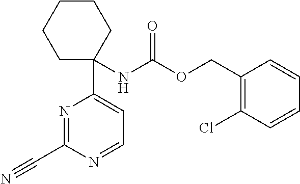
C1CCC(NC(=O)OCC2=C(Cl)C=CC=C2)(C2=CC=NC(C#N)=N2)CC1
